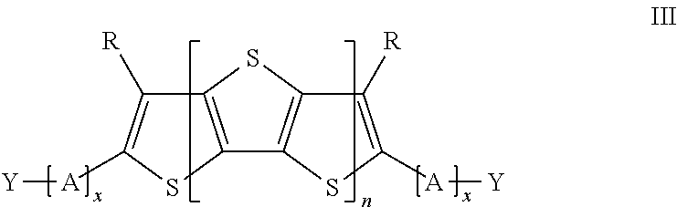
C12=C(SC([A][Y])=C1[R])C1=C(S2)C([R])=C([A][Y])S1
